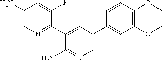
NC1=CN=C(C2=CC(C3=CC(OC)=C(OC)C=C3)=CN=C2N)C(F)=C1
